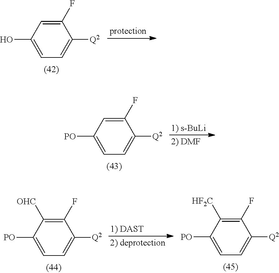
C1(O)=CC=C([Q2])C(F)=C1.C1([PO])=CC=C([Q2])C(F)=C1.C1([PO])=CC=C([Q2])C(F)=C1[OHC].C1([PO])=CC=C([Q2])C(F)=C1[HF2C]
